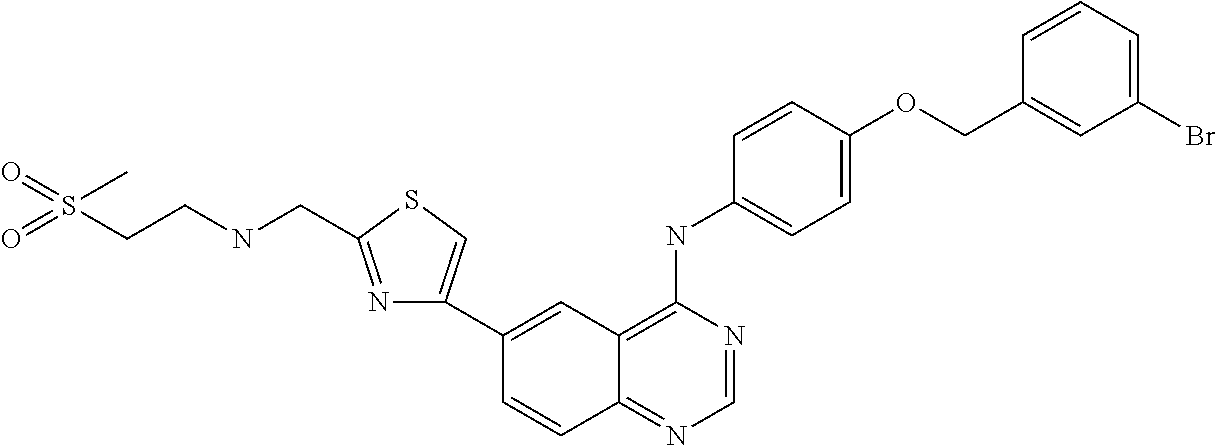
C1(Br)=CC=CC(COC2=CC=C(NC3=C4C(=NC=N3)C=CC(C3=CSC(CNCCS(=O)(=O)C)=N3)=C4)C=C2)=C1
